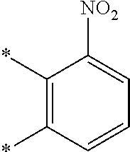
C1(*)=C(*)C=CC=C1[NO2]
